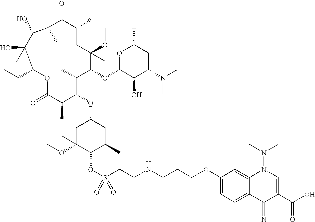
C1C(OC)(C)C(OS(CCNCCCOC2=CC=C3C(=C2)N(N(C)C)C=C(C(O)=O)C3=N)(=O)=O)C(C)CC1OC1C(C)C(OC2C(O)C(N(C)C)CC(C)O2)C(OC)(C)CC(C)C(=O)C(C)C(O)C(O)(C)C(CC)OC(=O)C1C
